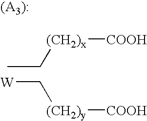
CC[(CH2)x][COOH].[W]C[(CH2)y][COOH]
